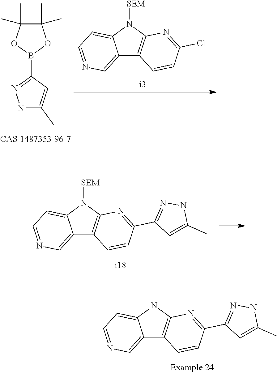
C12=CN=CC=C1N([SEM])C1=C2C=CC(C2=NNC(C)=C2)=N1.C1(B2OC(C)(C)C(C)(C)O2)=NNC(C)=C1.C12=CN=CC=C1N([SEM])C1=C2C=CC(Cl)=N1.C12=CN=CC=C1NC1=C2C=CC(C2=NNC(C)=C2)=N1
